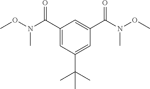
C1(C(=O)N(OC)C)=CC(C(C)(C)C)=CC(C(=O)N(C)OC)=C1
